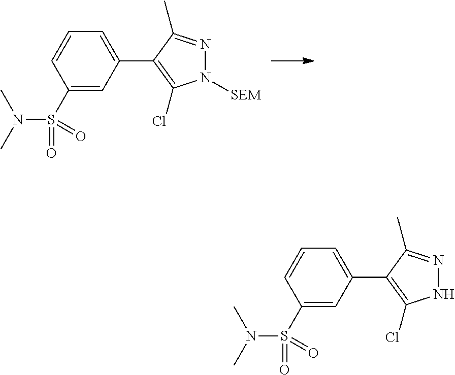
N1N=C(C)C(C2=CC=CC(S(N(C)C)(=O)=O)=C2)=C1Cl.N1([SEM])N=C(C)C(C2=CC=CC(S(N(C)C)(=O)=O)=C2)=C1Cl
